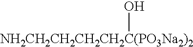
[NH2CH2CH2CH2CH2C(PO3Na2)2]O
